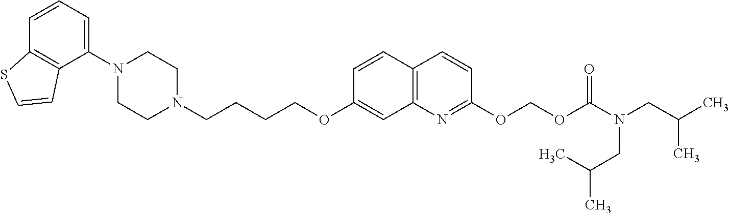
C1(N2CCN(CCCCOC3=CC4=C(C=C3)C=CC(OCOC(N(CC(C)C)CC(C)C)=O)=N4)CC2)=CC=CC2=C1C=CS2
